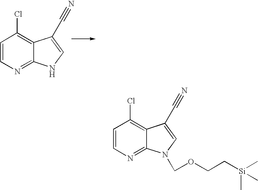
C1=CN=C2C(=C1Cl)C(C#N)=CN2.C1=CN=C2C(=C1Cl)C(C#N)=CN2COCC[Si](C)(C)C
